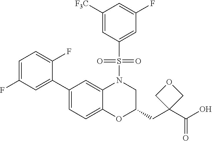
C1=C(F)C=C(C2=CC=C3C(=C2)N(S(C2=CC(F)=CC([F3C])=C2)(=O)=O)CC(CC2(C(O)=O)COC2)O3)C(F)=C1
